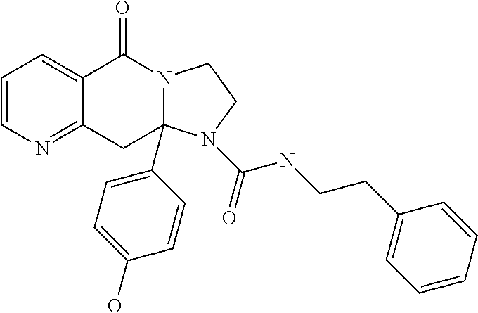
C1=CN=C2C(=C1)C(=O)N1C(C3=CC=C(O)C=C3)(C2)N(C(=O)NCCC2=CC=CC=C2)CC1
